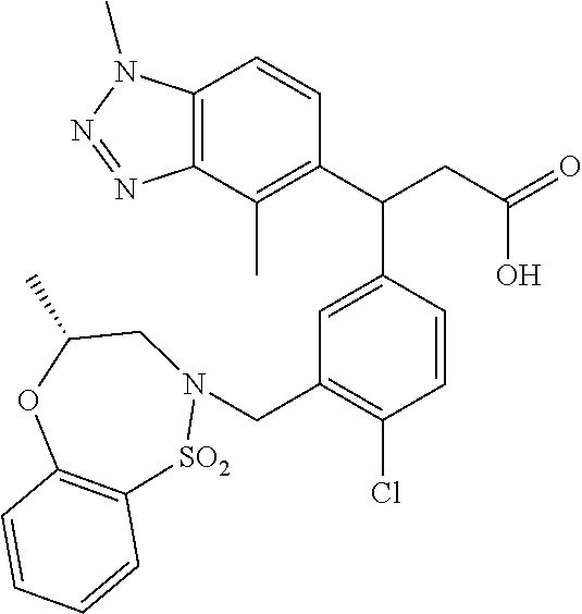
C12=C(C(C)=C(C(CC(=O)O)C3=CC(CN4[SO2]C5=C(C=CC=C5)OC(C)C4)=C(Cl)C=C3)C=C1)N=NN2C
